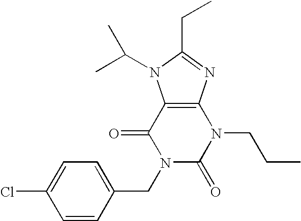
C12=C(N=C(CC)N1C(C)C)N(CCC)C(=O)N(CC1=CC=C(Cl)C=C1)C2=O
